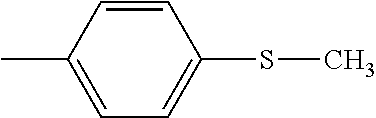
C1(C)=CC=C(SC)C=C1
